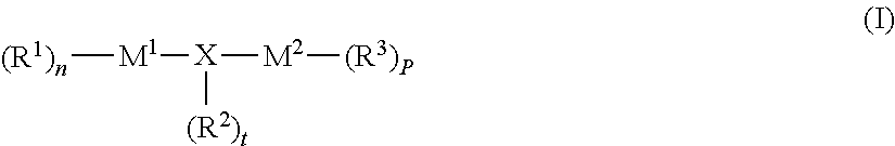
[(R1)n][M1][X]([M2][(R3)P])[(R2)t]
